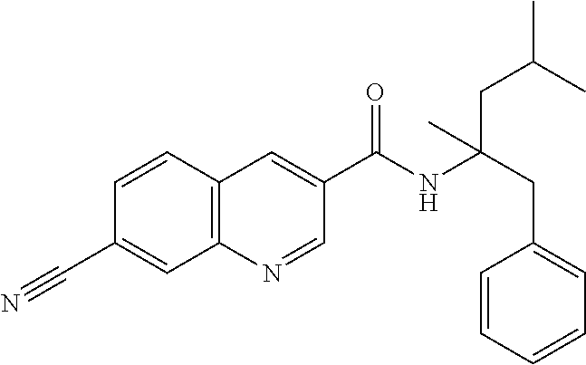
C1=CC2=C(C=C1C#N)N=CC(C(NC(CC1=CC=CC=C1)(CC(C)C)C)=O)=C2
